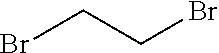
BrCCBr
